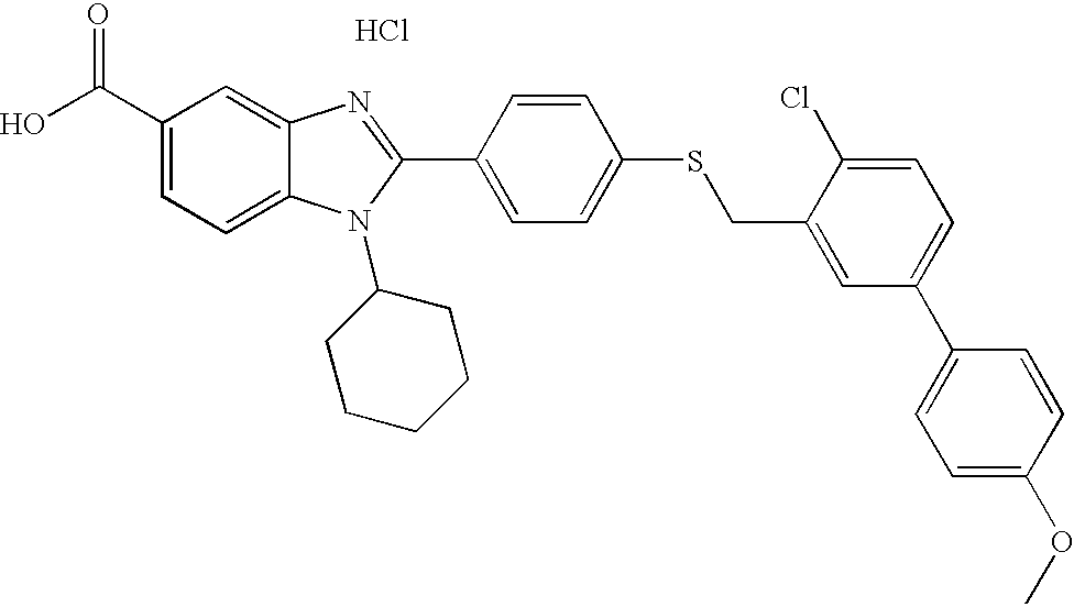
Cl.OC(C1=CC=C2C(=C1)N=C(C1=CC=C(SCC3=CC(C4=CC=C(OC)C=C4)=CC=C3Cl)C=C1)N2C1CCCCC1)=O
